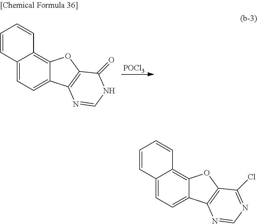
[POCl3].C12=CC=C3C(=C1C=CC=C2)OC1=C3N=CNC1=O.C12=CC=C3C(=C1C=CC=C2)OC1=C3N=CN=C1Cl
